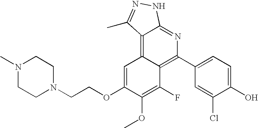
N1(C)CCN(CCOC2=CC3=C4C(=NC(C5=CC=C(O)C(Cl)=C5)=C3C(F)=C2OC)NN=C4C)CC1
